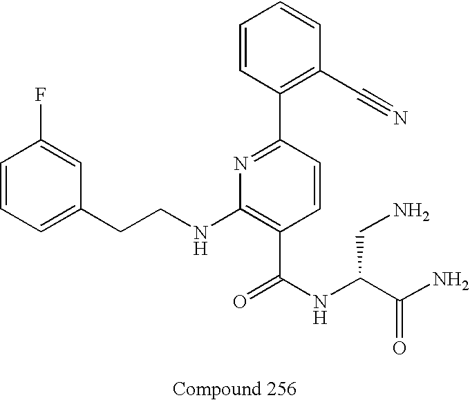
C1=CC=C(CCNC2=C(C(NC(C(=O)N)CN)=O)C=CC(C3=C(C#N)C=CC=C3)=N2)C=C1F
